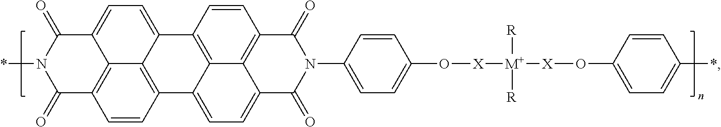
C12=C3C(=CC=C4C3=C(C=C1)C(=O)N(*)C4=O)C1=C3C2=CC=C2C3=C(C=C1)C(=O)N(C1=CC=C(O[X][M+]([R])([R])[X]OC3=CC=C(*)C=C3)C=C1)C2=O
